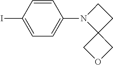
C1=C(I)C=CC(N2C3(CC2)COC3)=C1
